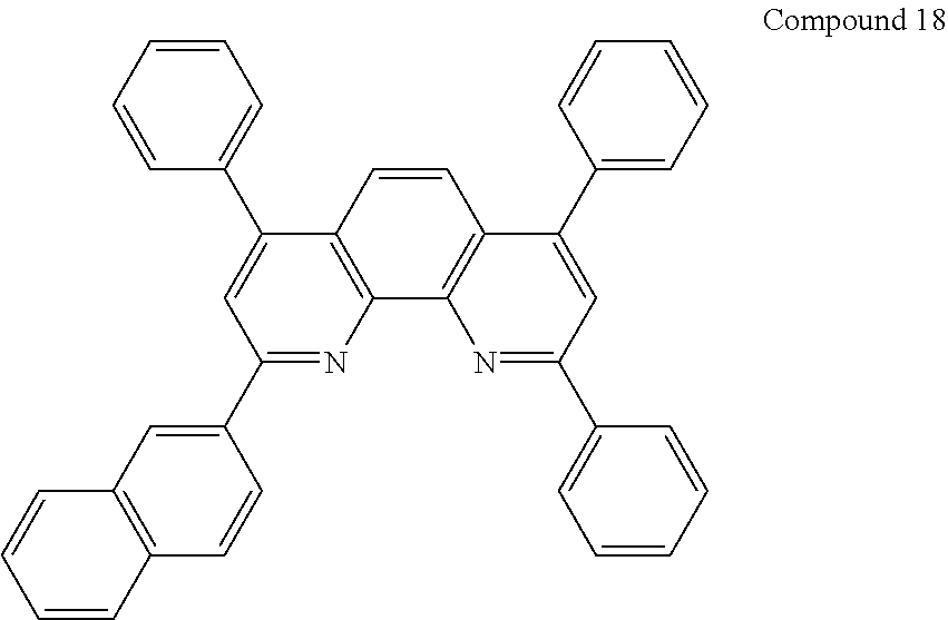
C1(C2=CC3=C(C=C2)C=CC=C3)=NC2=C(C(C3=CC=CC=C3)=C1)C=CC1=C2N=C(C2=CC=CC=C2)C=C1C1=CC=CC=C1
